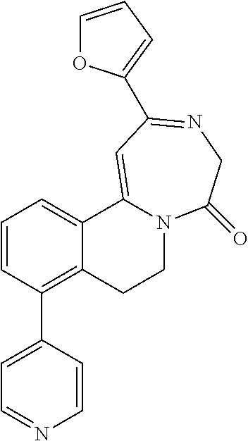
C1=CC(C2=CC=NC=C2)=C2C(=C1)C1=CC(C3=CC=CO3)=NCC(=O)N1CC2
